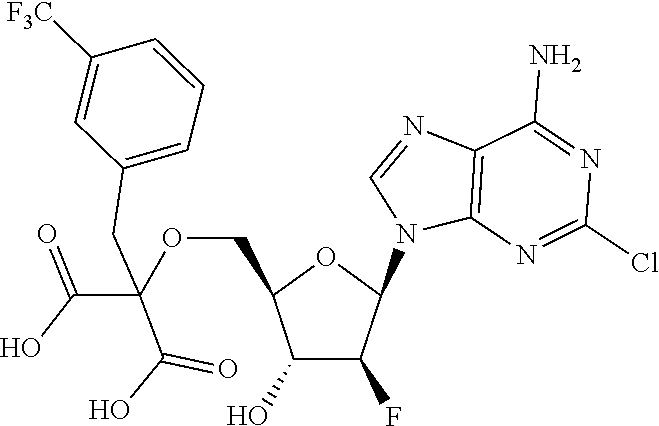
C12=C(N=C(Cl)N=C1N)N(C1OC(COC(C(=O)O)(CC3=CC=CC([F3C])=C3)C(O)=O)C(O)C1F)C=N2
